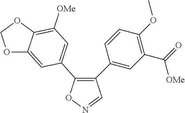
C1(C2=CC(C(=O)[OMe])=C(OC)C=C2)=C(C2=CC([OMe])=C3C(=C2)OCO3)ON=C1
